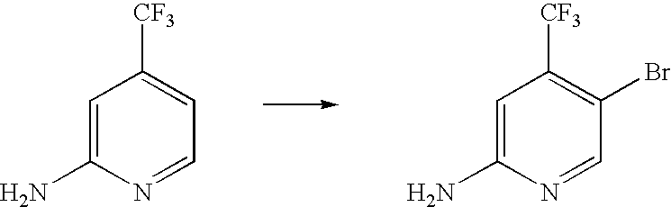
C1=C(N)N=CC=C1[CF3].C1=C(N)N=CC(Br)=C1[CF3]
